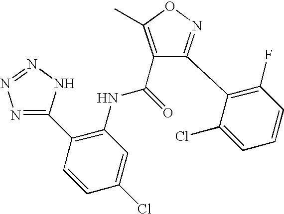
C1(C2=C(NC(=O)C3=C(C)ON=C3C3=C(F)C=CC=C3Cl)C=C(Cl)C=C2)=NN=NN1
